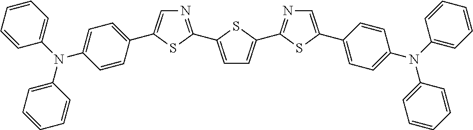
C1=C(C2=NC=C(C3=CC=C(N(C4=CC=CC=C4)C4=CC=CC=C4)C=C3)S2)SC(C2=NC=C(C3=CC=C(N(C4=CC=CC=C4)C4=CC=CC=C4)C=C3)S2)=C1
